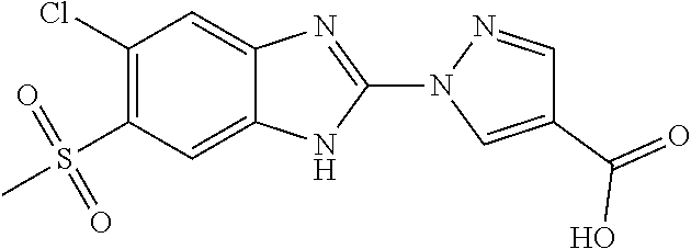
C1(Cl)=C(S(=O)(=O)C)C=C2C(=C1)N=C(N1C=C(C(=O)O)C=N1)N2
